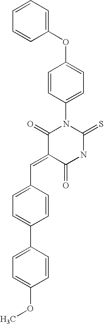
C1(OC2=CC=C(N3C(=O)C(=CC4=CC=C(C5=CC=C(OC)C=C5)C=C4)C(=O)NC3=S)C=C2)=CC=CC=C1
